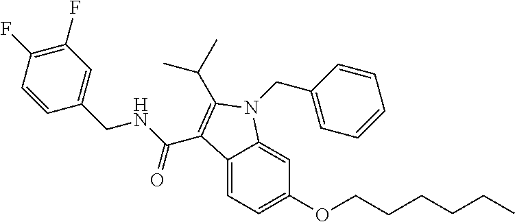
C12=CC=C(OCCCCCC)C=C1N(CC1=CC=CC=C1)C(C(C)C)=C2C(NCC1=CC(F)=C(F)C=C1)=O
